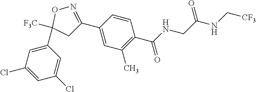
C1(C2([F3C])CC(C3=CC(C)=C(C(NCC(NC[CF3])=O)=O)C=C3)=NO2)=CC(Cl)=CC(Cl)=C1
